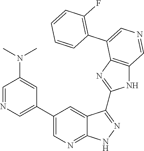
C1=NC=C(C2=CN=C3C(=C2)C(C2=NC4=C(N2)C=NC=C4C2=C(F)C=CC=C2)=NN3)C=C1N(C)C
